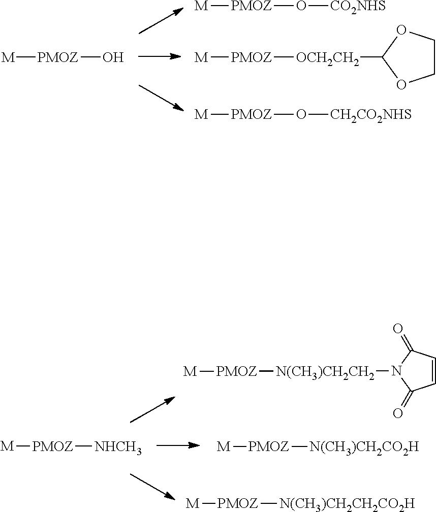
[M][PMOZ]O.[M][PMOZ][OCH2CH2]C1OCCO1.[M][PMOZ]O[CO2NHS].[M][PMOZ]O[CH2CO2NHS].[M][PMOZ][NHCH3].N1([N(CH3)CH2CH2][PMOZ][M])C(=O)C=CC1=O.[M][PMOZ][N(CH3)CH2CO2H].[M][PMOZ][N(CH3)CH2CH2CO2H]
